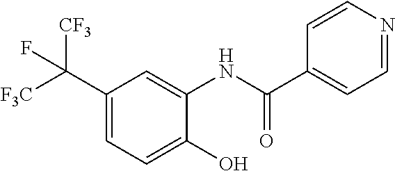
C1(C([F3C])([CF3])F)=CC=C(O)C(NC(C2=CC=NC=C2)=O)=C1
